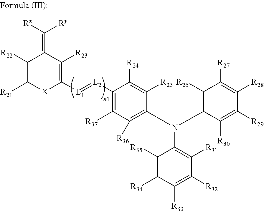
C1([L2]=[L1]C2=C([R23])C(=C([Rx])[Ry])C([R22])=C([R21])[X]2)=C([R37])C([R36])=C(N(C2=C([R31])C([R32])=C([R33])C([R34])=C2[R35])C2=C([R26])C([R27])=C([R28])C([R29])=C2[R30])C([R25])=C1[R24]
